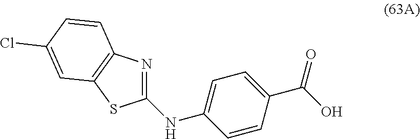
N(C1=CC=C(C(O)=O)C=C1)C1=NC2=C(S1)C=C(Cl)C=C2
